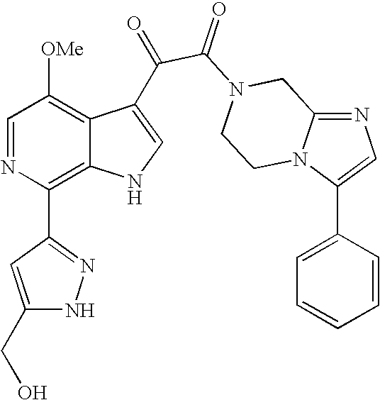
N1=C2N(C(C3=CC=CC=C3)=C1)CCN(C(=O)C(=O)C1=CNC3=C(C4=NNC(CO)=C4)N=CC([OMe])=C31)C2
